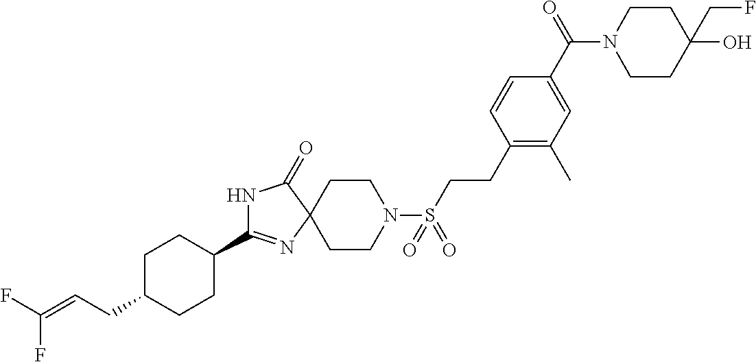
C1CC(C2=NC3(C(=O)N2)CCN(S(=O)(=O)CCC2=C(C)C=C(C(=O)N4CCC(O)(CF)CC4)C=C2)CC3)CCC1CC=C(F)F
